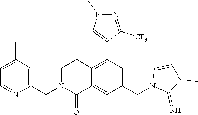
C1(C)=CC=NC(CN2C(=O)C3=CC(CN4C(=N)N(C)C=C4)=CC(C4=CN(C)N=C4[CF3])=C3CC2)=C1
